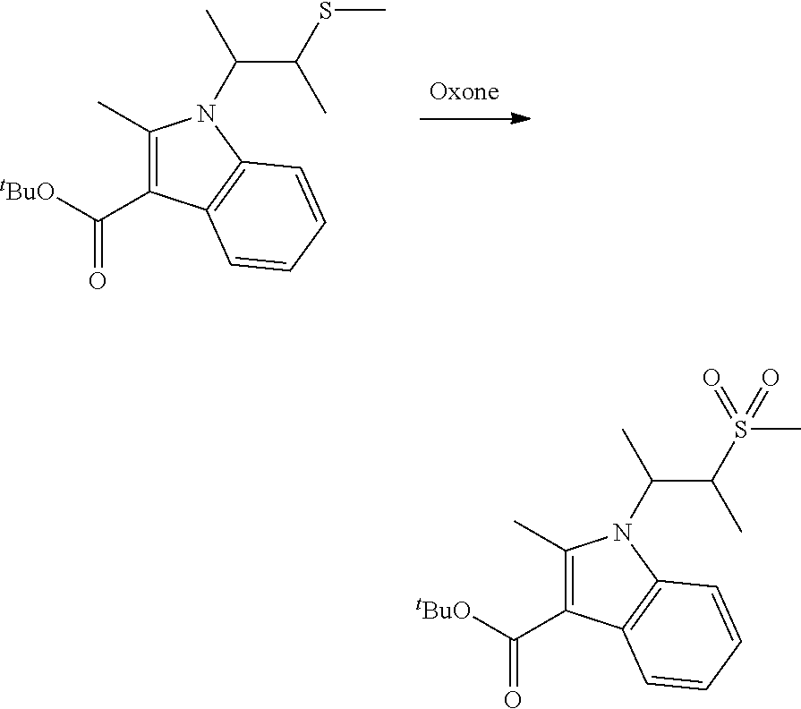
C1(C)=C(C([tBuO])=O)C2=C(C=CC=C2)N1C(C(S(C)(=O)=O)C)C.C1(C)=C(C([tBuO])=O)C2=C(C=CC=C2)N1C(C(SC)C)C
